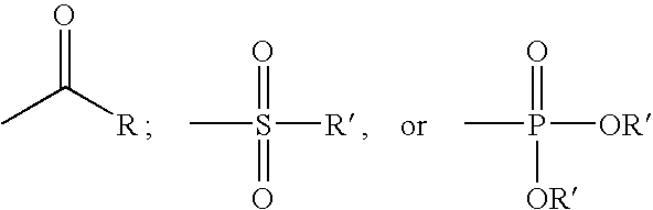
CC([R])=O.CS([R])(=O)=O.CP([OR])(=O)[OR]
